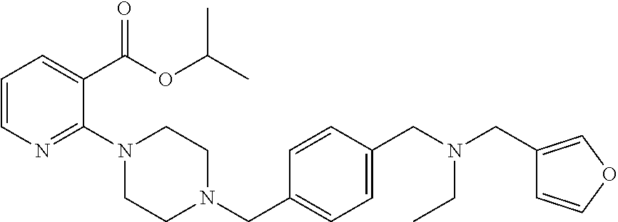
C1=CN=C(N2CCN(CC3=CC=C(CN(CC4=COC=C4)CC)C=C3)CC2)C(C(OC(C)C)=O)=C1
